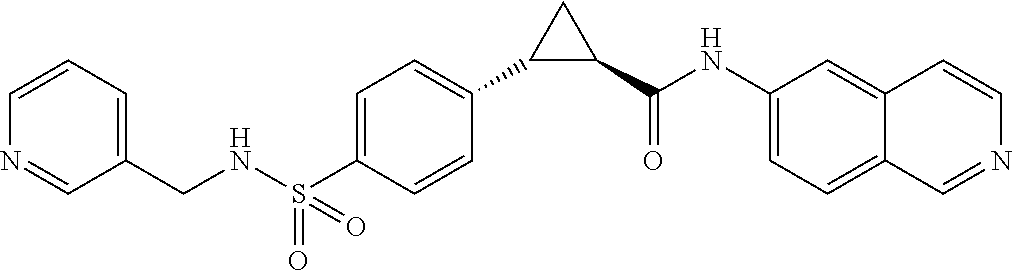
C(C1=CC=CN=C1)NS(C1=CC=C(C2C(C(NC3=CC=C4C(=C3)C=CN=C4)=O)C2)C=C1)(=O)=O
